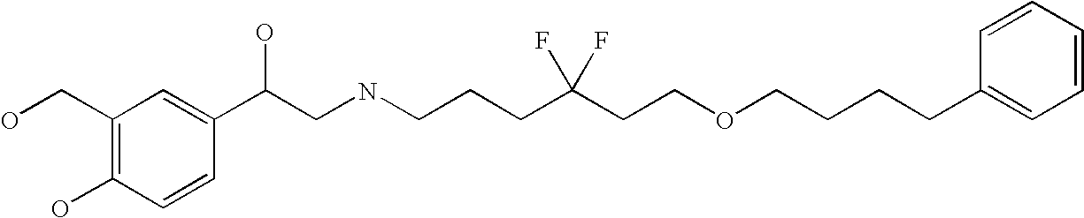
C1(CO)=C(O)C=CC(C(CNCCCC(CCOCCCCC2=CC=CC=C2)(F)F)O)=C1
